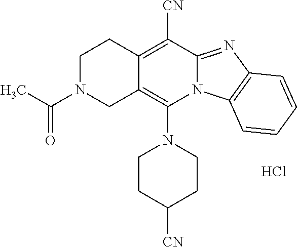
Cl.C1CC([CN])CCN1C1=C2C(=C([CN])C3=NC4=C(N13)C=CC=C4)CCN(C(C)=O)C2
